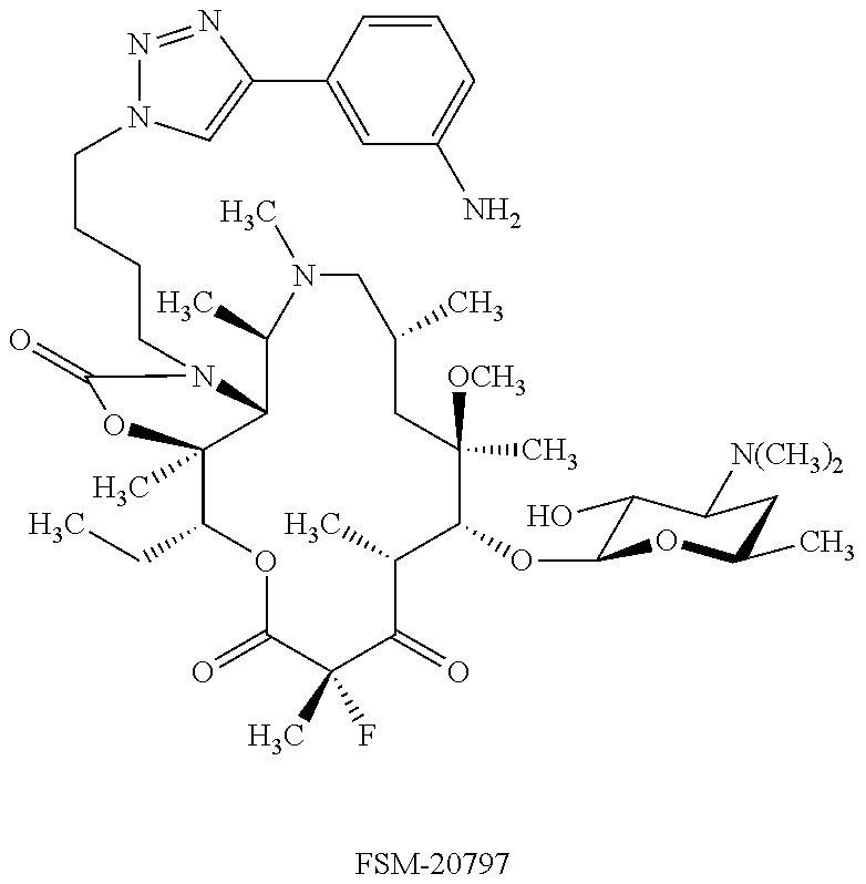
[FSM-20797].C1(CC)C2(C)C(N(CCCCN3N=NC(C4=CC(N)=CC=C4)=C3)C(=O)O2)C(C)N(C)CC(C)CC([OCH3])(C)C(OC2C(O)C([N(CH3)2])CC(C)O2)C(C)C(=O)C(C)(F)C(=O)O1
